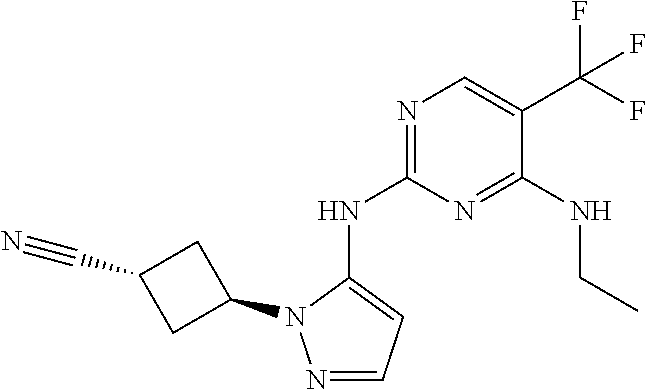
N1=C(NC2=CC=NN2C2CC(C#N)C2)N=C(NCC)C(C(F)(F)F)=C1
